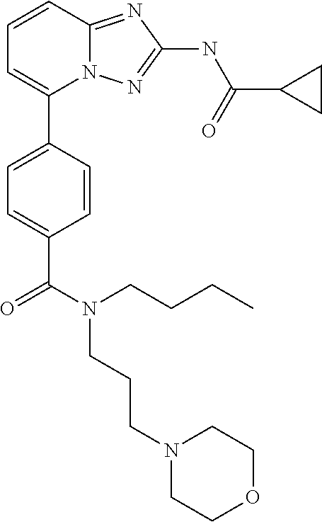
C1=CC2=NC(NC(C3CC3)=O)=NN2C(C2=CC=C(C(N(CCCC)CCCN3CCOCC3)=O)C=C2)=C1
